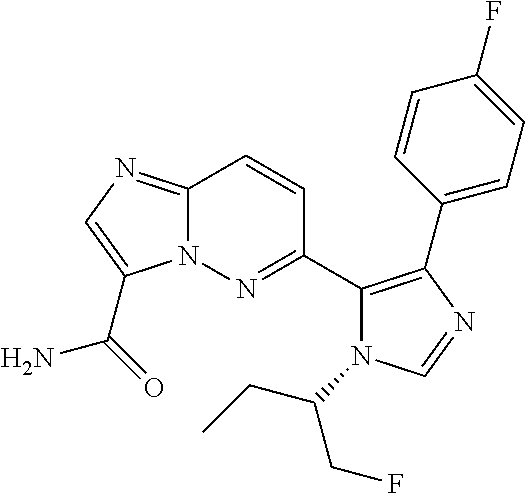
C12=NC=C(C(=O)N)N1N=C(C1=C(C3=CC=C(F)C=C3)N=CN1C(CF)CC)C=C2
